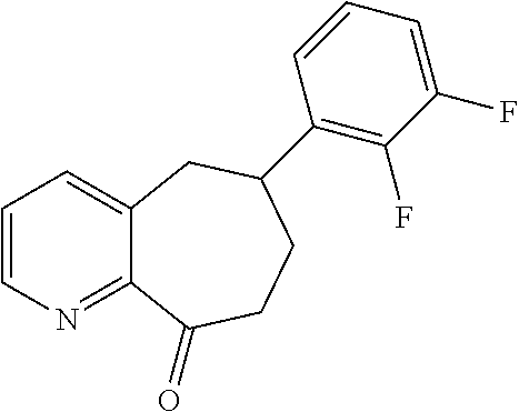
C1=CN=C2C(=C1)CC(C1=C(F)C(F)=CC=C1)CCC2=O
